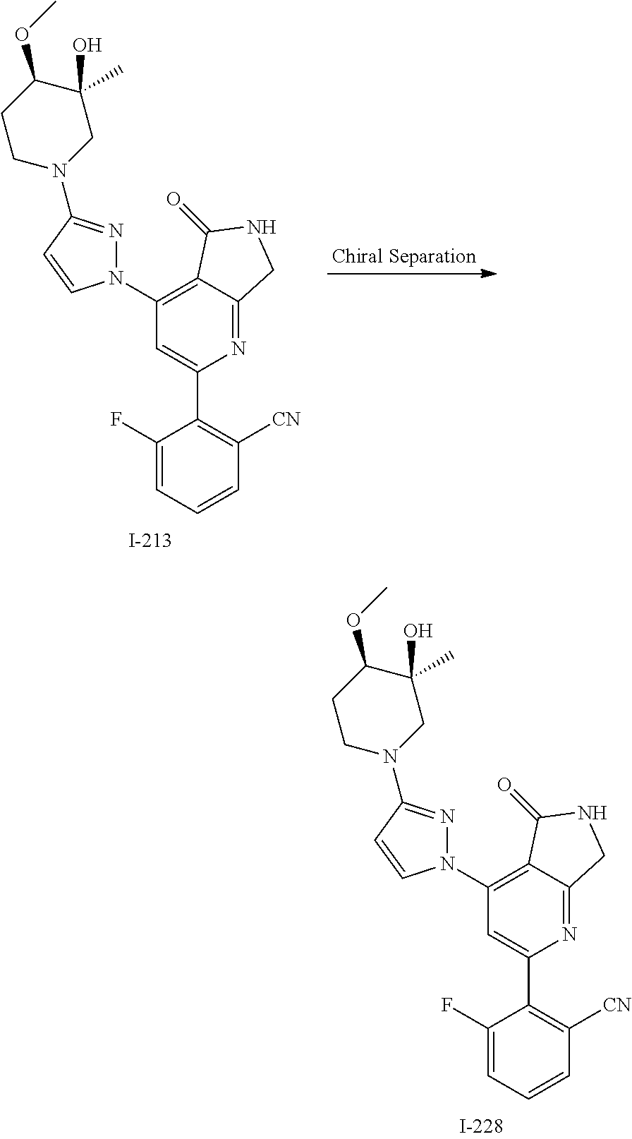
C1(F)=CC=CC([CN])=C1C1=CC(N2N=C(N3CC(O)(C)C(OC)CC3)C=C2)=C2C(=N1)CNC2=O.C1(F)=CC=CC([CN])=C1C1=CC(N2N=C(N3CC(O)(C)C(OC)CC3)C=C2)=C2C(=N1)CNC2=O
